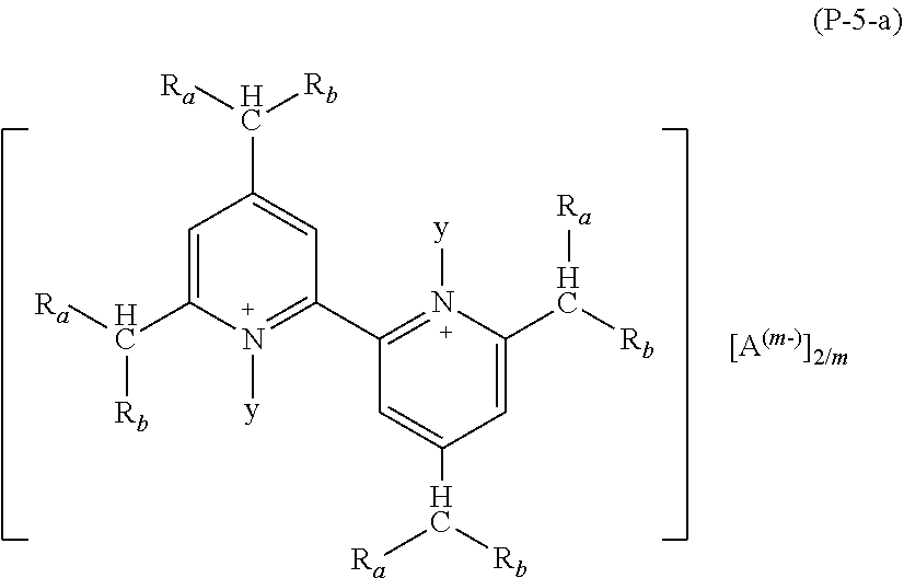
C1=C(C([Rb])[Ra])N([y])=C(C2=N([y])C(C([Ra])[Rb])=CC(C([Ra])[Rb])=C2)C=C1C([Ra])[Rb]
